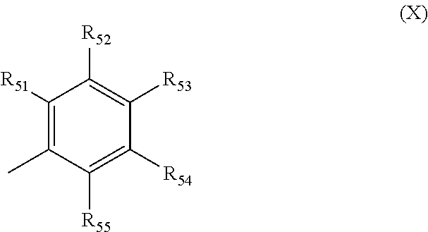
C1(C)=C([R51])C([R52])=C([R53])C([R54])=C1[R55]
